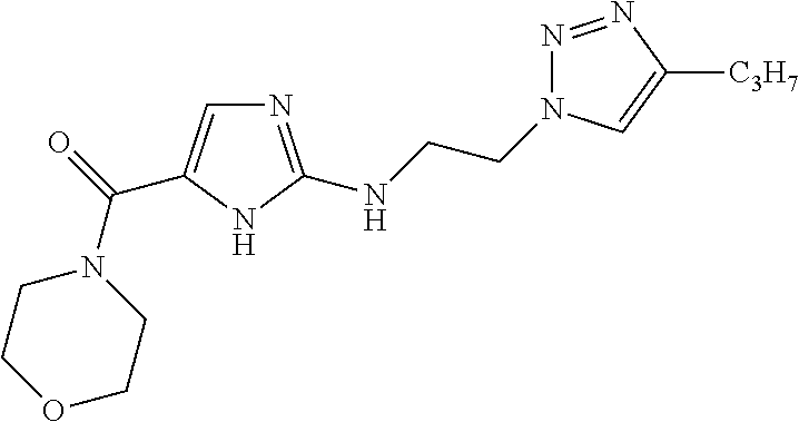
C1COCCN1C(=O)C1=CN=C(NCCN2N=NC([C3H7])=C2)N1
